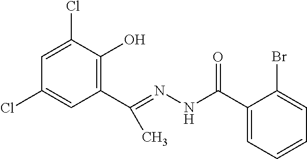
C1=C(Cl)C(O)=C(C(=NNC(C2=CC=CC=C2Br)=O)C)C=C1Cl
